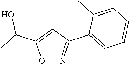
O1N=C(C2=CC=CC=C2C)C=C1C(C)O
